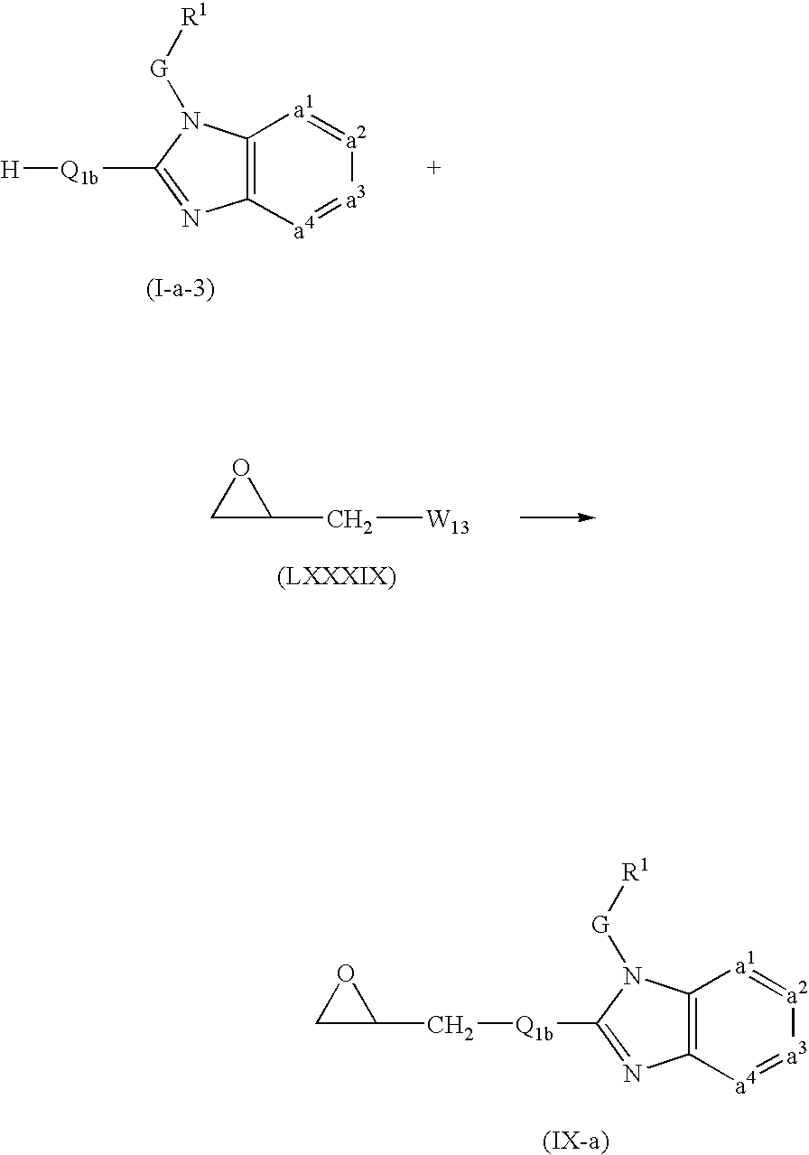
C1([Q1b]CC2CO2)=NC2=C(N1[G][R1])[a1]=[a2][a3]=[a4]2.C1C(C[W13])O1.[(LXXXIX)].C1([Q1b][H])=NC2=C(N1[G][R1])[a1]=[a2][a3]=[a4]2
